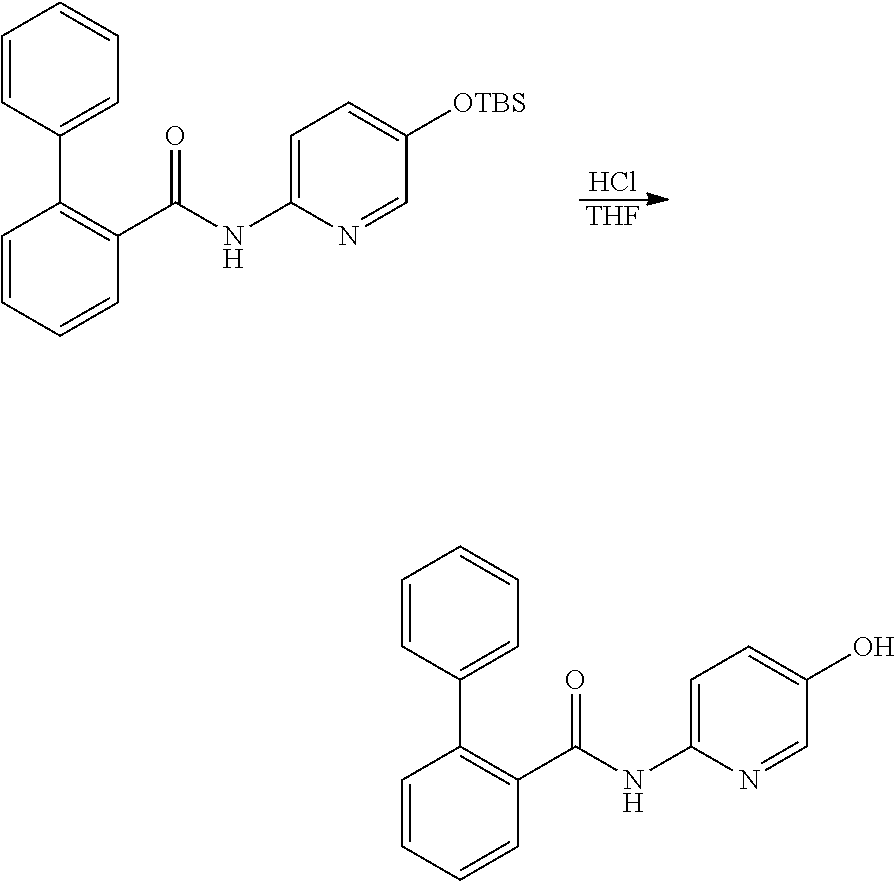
Cl.[THF].C1=C(C2=C(C(=O)NC3=CC=C([OTBS])C=N3)C=CC=C2)C=CC=C1.C1=C(C2=C(C(=O)NC3=CC=C(O)C=N3)C=CC=C2)C=CC=C1
